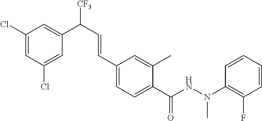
C1(Cl)=CC(Cl)=CC(C([CF3])C=CC2=CC=C(C(NN(C3=C(F)C=CC=C3)C)=O)C(C)=C2)=C1
